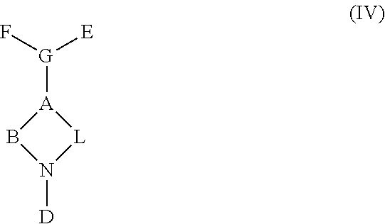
[A]1([G](F)[E])BN([D])[L]1
